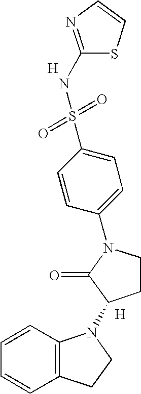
C1=CC2=C(C=C1)CCN2C1CCN(C2=CC=C(S(=O)(=O)NC3=NC=CS3)C=C2)C1=O.[H].[H]
